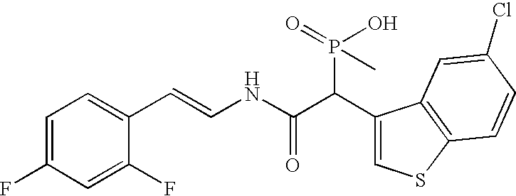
C1=C(F)C=C(F)C(C=CNC(C(C2=CSC3=C2C=C(Cl)C=C3)P(O)(C)=O)=O)=C1
